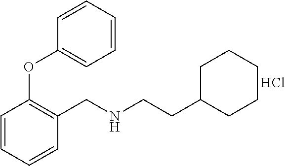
C1=CC=CC(CNCCC2CCCCC2)=C1OC1=CC=CC=C1.Cl
